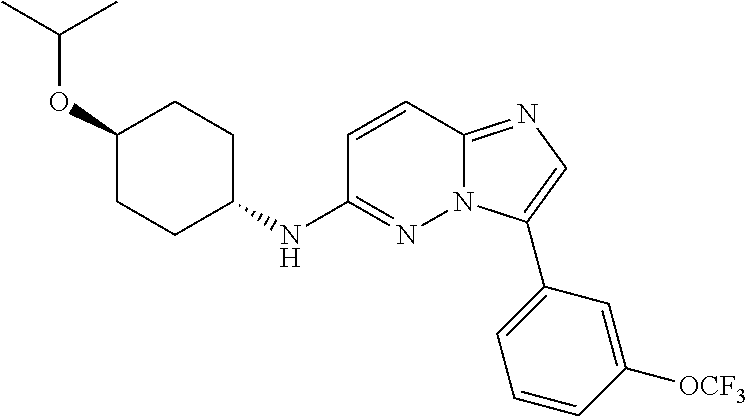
C1(NC2=NN3C(=NC=C3C3=CC=CC([OCF3])=C3)C=C2)CCC(OC(C)C)CC1
